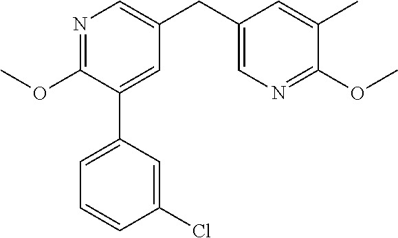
C1(OC)=NC=C(CC2=CN=C(OC)C(C)=C2)C=C1C1=CC=CC(Cl)=C1
